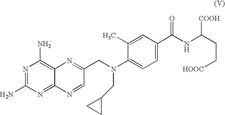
N1=C(N)N=C2C(=C1N)N=C(CN(CC1CC1)C1=CC=C(C(NC(CC[HOOC])[COOH])=O)C=C1C)C=N2
